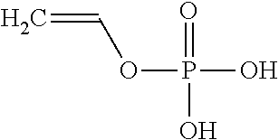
C=COP(O)(=O)O
